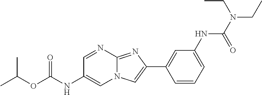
C1=NC2=NC(C3=CC(NC(N(CC)CC)=O)=CC=C3)=CN2C=C1NC(OC(C)C)=O
